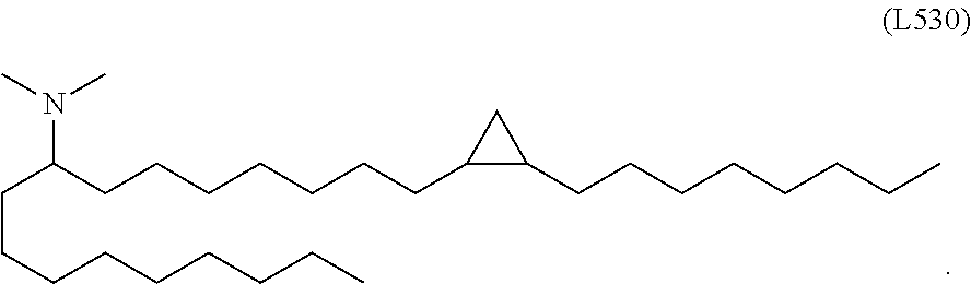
CN(C(CCCCCCCC1C(CCCCCCCC)C1)CCCCCCCCC)C
